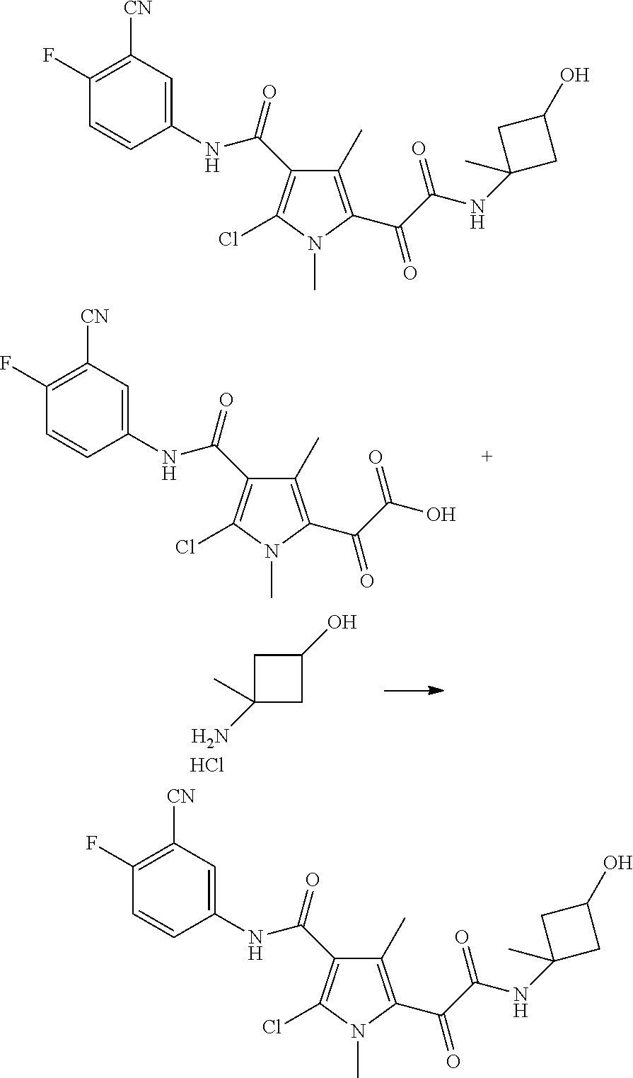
C1(C)=C(C(C(O)=O)=O)N(C)C(Cl)=C1C(=O)NC1=CC([CN])=C(F)C=C1.C1C(N)(C)CC1O.Cl.C1(C)=C(C(C(NC2(C)CC(O)C2)=O)=O)N(C)C(Cl)=C1C(=O)NC1=CC([CN])=C(F)C=C1.C1(C)=C(C(C(NC2(C)CC(O)C2)=O)=O)N(C)C(Cl)=C1C(=O)NC1=CC([CN])=C(F)C=C1
